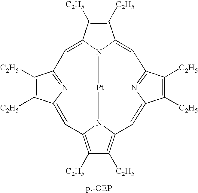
C1([C2H5])=C([C2H5])C2=CC3=N4[Pt]56N2C1=CC1=N5C(=CC2=C([C2H5])C([C2H5])=C(N62)C=C4C([C2H5])=C3[C2H5])C([C2H5])=C1[C2H5]
